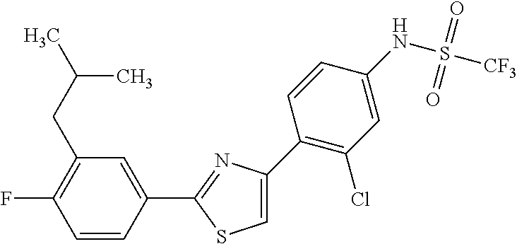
C1=C(C2=C(Cl)C=C(NS(=O)(=O)[CF3])C=C2)N=C(C2=CC(CC(C)C)=C(F)C=C2)S1
